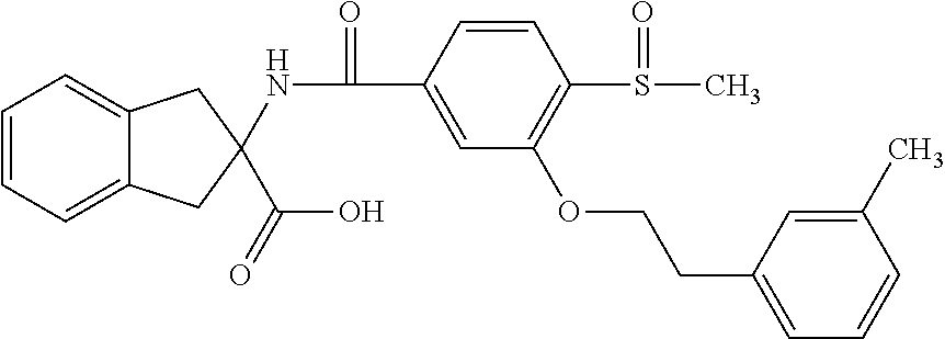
C1=CC=C2C(=C1)CC(NC(=O)C1=CC(OCCC3=CC=CC(C)=C3)=C(S(C)=O)C=C1)(C(=O)O)C2
